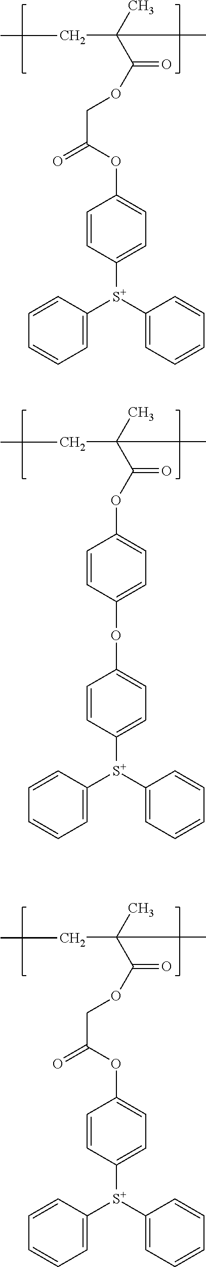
C1=CC=CC=C1[S+](C1=CC=CC=C1)C1=CC=C(OC(COC(C(C)(CC)C)=O)=O)C=C1.O(C1=CC=C(OC(C(C)(CC)C)=O)C=C1)C1=CC=C([S+](C2=CC=CC=C2)C2=CC=CC=C2)C=C1.C1=CC=CC=C1[S+](C1=CC=CC=C1)C1=CC=C(OC(COC(C(C)(CC)C)=O)=O)C=C1
